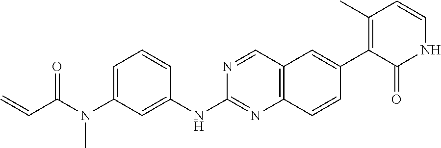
C1=C(N(C(C=C)=O)C)C=C(NC2=NC3=C(C=N2)C=C(C2=C(C)C=CNC2=O)C=C3)C=C1
